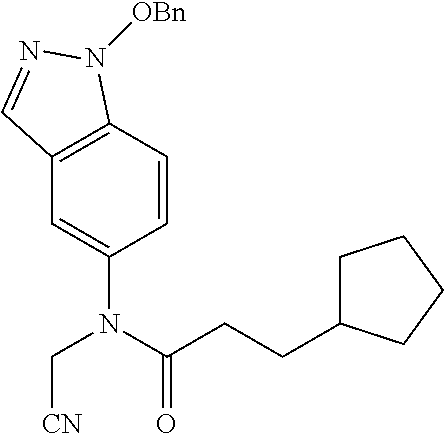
C1=CC2=C(C=C1N(C(CCC1CCCC1)=O)C[CN])C=NN2[OBn]
